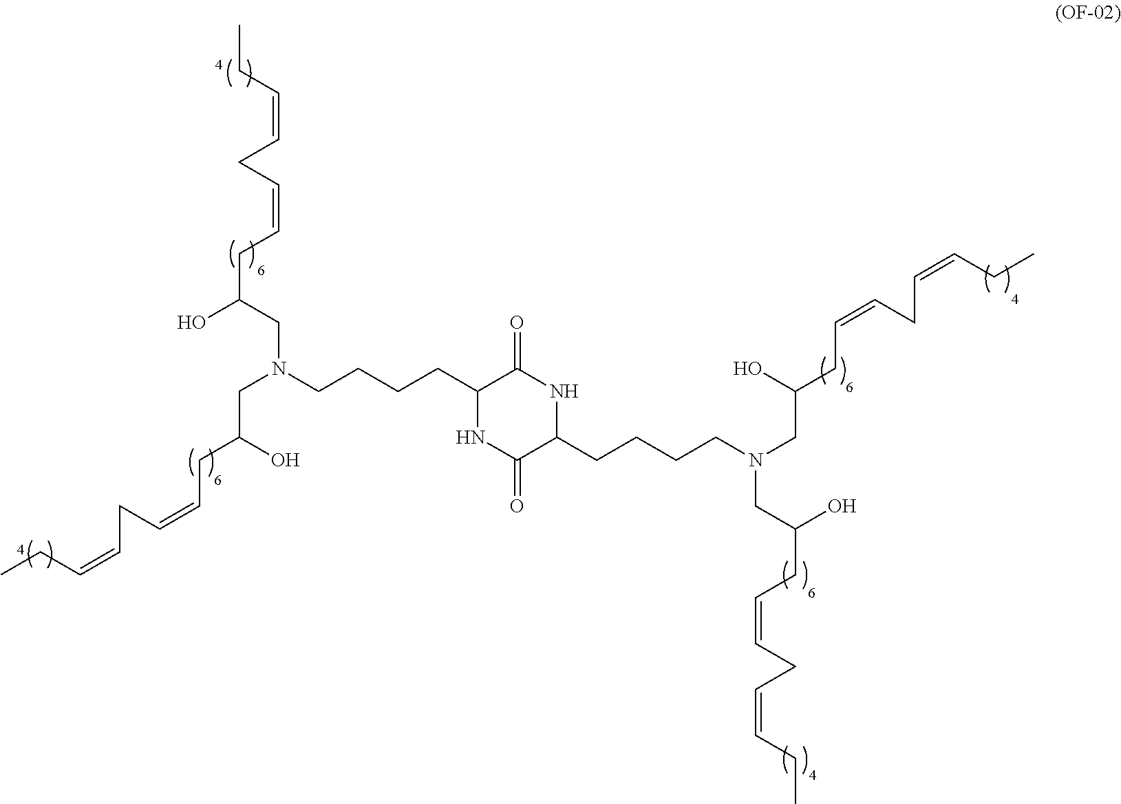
C1(CCCCN(CC(O)CC=CCC=CCC)CC(O)CC=CCC=CCC)NC(=O)C(CCCCN(CC(O)CC=CCC=CCC)CC(O)CC=CCC=CCC)NC1=O
